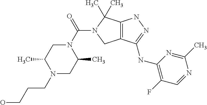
C12=C(C(NC3=C(F)C=NC(C)=N3)=NN1)CN(C(N1CC(C)N(CCCO)CC1C)=O)C2(C)C
